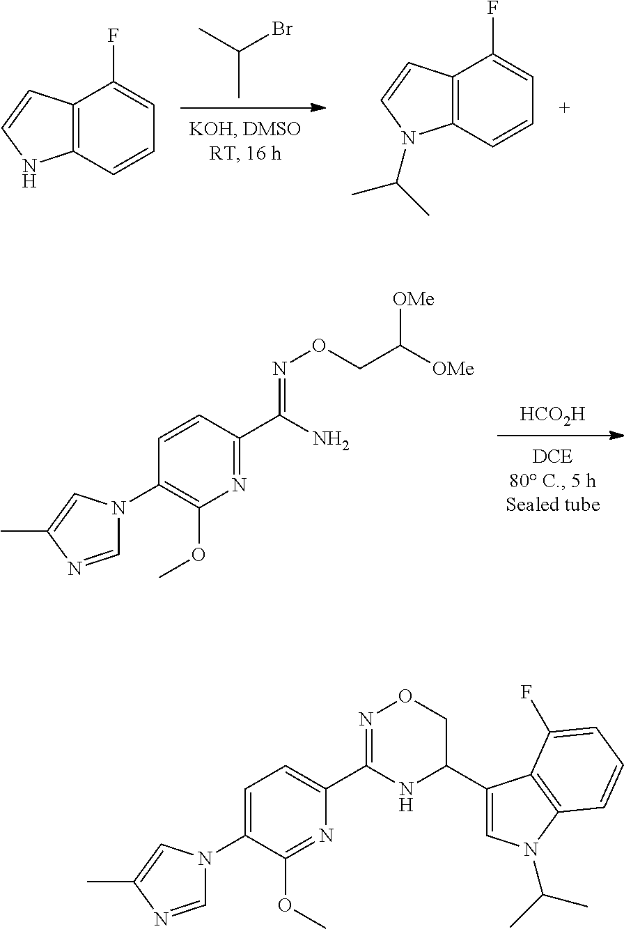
C1(N2C=NC(C)=C2)=CC=C(C2=NOCC(C3=CN(C(C)C)C4=C3C(F)=CC=C4)N2)N=C1OC.CC(Br)C.C12=C(C=CC=C1F)NC=C2.C12=C(C=CC=C1F)N(C(C)C)C=C2.[HCO2H].C1(N2C=NC(C)=C2)=C(OC)N=C(C(N)=NOCC([OMe])[OMe])C=C1
